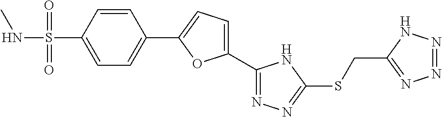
C1(C2=CC=C(C3=NN=C(SCC4=NN=NN4)N3)O2)=CC=C(S(NC)(=O)=O)C=C1
